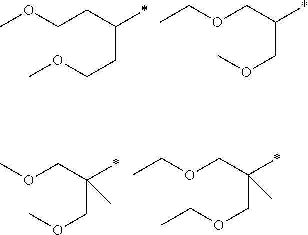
COCCC(CCOC)*.CCOCC(COC)*.O(CC(COC)(*)C)C.CCOCC(COCC)(*)C
